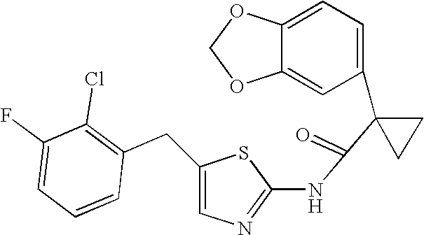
C1=C2C(=CC(C3(C(=O)NC4=NC=C(CC5=C(Cl)C(F)=CC=C5)S4)CC3)=C1)OCO2
